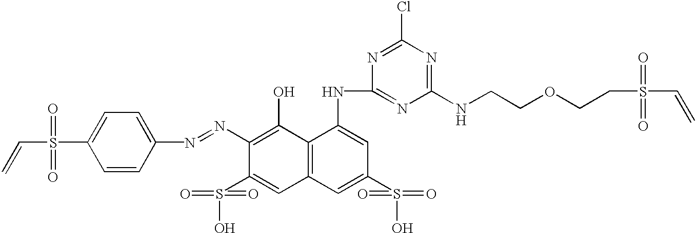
N(C1=C(O)C2=C(C=C1S(O)(=O)=O)C=C(S(O)(=O)=O)C=C2NC1=NC(NCCOCCS(C=C)(=O)=O)=NC(Cl)=N1)=NC1=CC=C(S(C=C)(=O)=O)C=C1
